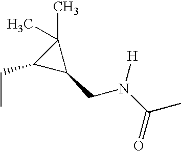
C1(CC)C(CN(C(C)=O)[H])C1(C)C
